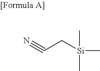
N#CC[Si](C)(C)C
